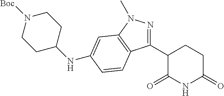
C1CC(C2=NN(C)C3=C2C=CC(NC2CCN([Boc])CC2)=C3)C(=O)NC1=O
